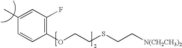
S(CCOC1=C(F)C=C(C)C=C1)CC[N(CH2CH3)2]
